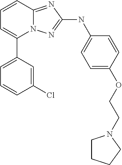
C1=CC2=NC(NC3=CC=C(OCCN4CCCC4)C=C3)=NN2C(C2=CC=CC(Cl)=C2)=C1
